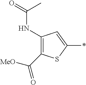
C1(NC(=O)C)=C(C([MeO])=O)SC(*)=C1
